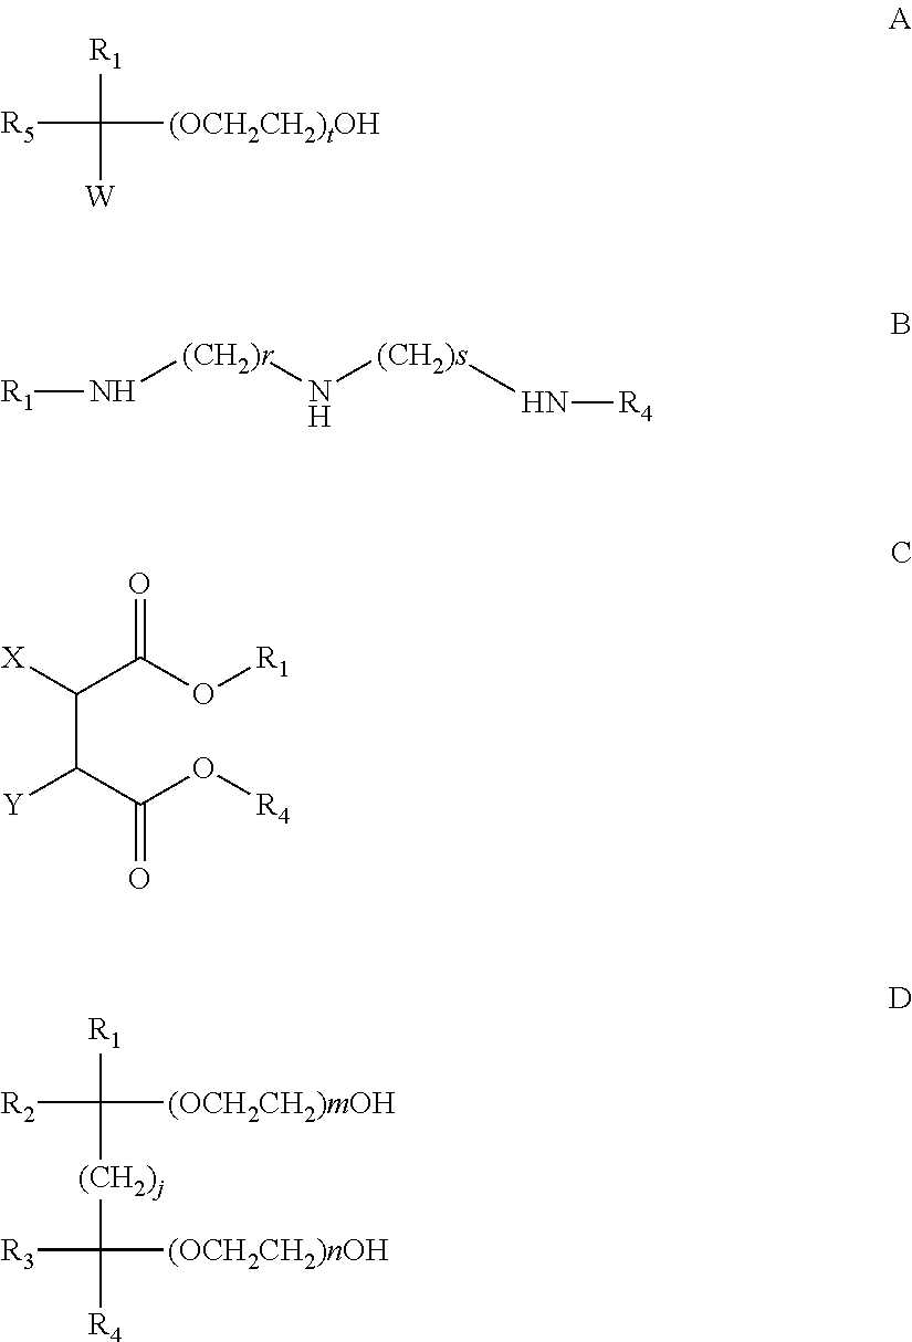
[R5]C([(OCH2CH2)tOH])([R1])[W].[(CH2)r](N[(CH2)s]N[R4])N[R1].C(C(C(O[R4])=O)[Y])(C(O[R1])=O)[X].[R2]C([(OCH2CH2)mOH])([R1])[(CH2)j]C([R3])([(OCH2CH2)nOH])[R4]
